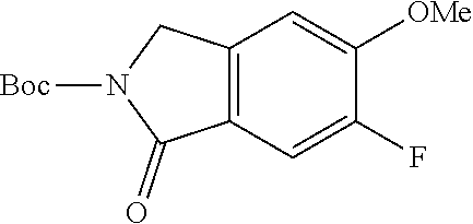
C12=C(C=C(F)C([OMe])=C1)C(=O)N([Boc])C2
